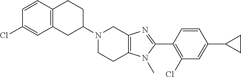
C12=C(CC(N3CCC4=C(C3)N=C(C3=C(Cl)C=C(C5CC5)C=C3)N4C)CC1)C=C(Cl)C=C2
